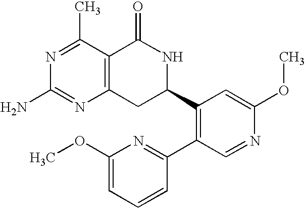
N1=C(C)C2=C(N=C1N)CC(C1=C(C3=NC(OC)=CC=C3)C=NC(OC)=C1)NC2=O
